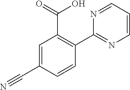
C1=C(C#N)C=CC(C2=NC=CC=N2)=C1C(O)=O
